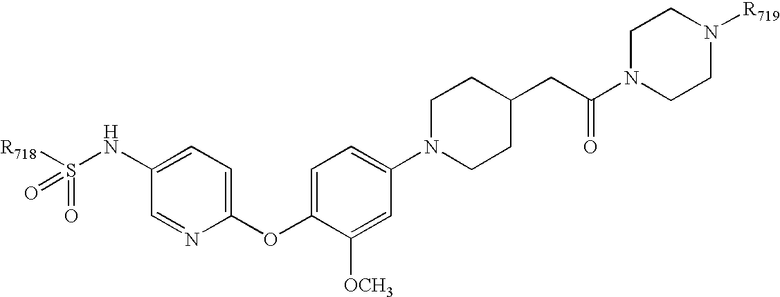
N(C1=CC=C(OC2=CC=C(N3CCC(CC(N4CCN([R719])CC4)=O)CC3)C=C2[OCH3])N=C1)S([R718])(=O)=O
